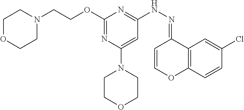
O(C1=NC(N2CCOCC2)=CC(NN=C2C=COC3=C2C=C(Cl)C=C3)=N1)CCN1CCOCC1
